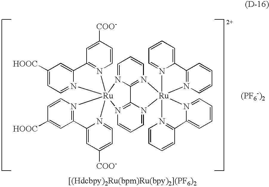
[(PF6-)2].C1([HOOC])=CC=N2C(=C1)C1=N(C=CC([COO-])=C1)[Ru]213(N2=C(C=C([HOOC])C=C2)C2=CC([COO-])=CC=N21)N1=CC=CN2=C1C1=N3C=CC=N1[Ru]213(N2=C(C=CC=C2)C2=CC=CC=N21)N1=CC=CC=C1C1=N3C=CC=C1
